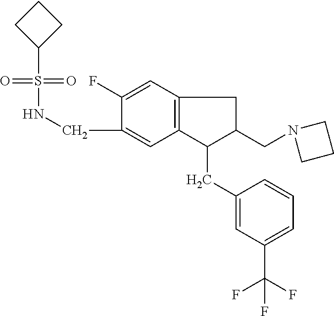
S(=O)(=O)(C1CCC1)NCC1=CC2=C(C=C1F)CC(CN1CCC1)C2CC1=CC(C(F)(F)F)=CC=C1
